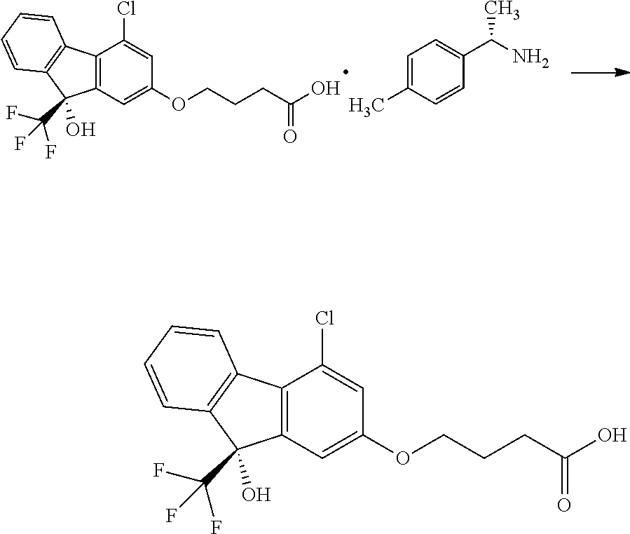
C12=C(C=C(OCCCC(O)=O)C=C1Cl)C(C(F)(F)F)(O)C1=C2C=CC=C1.C1=C(C)C=CC(C(N)C)=C1.C12=C(C=C(OCCCC(O)=O)C=C1Cl)C(C(F)(F)F)(O)C1=C2C=CC=C1
